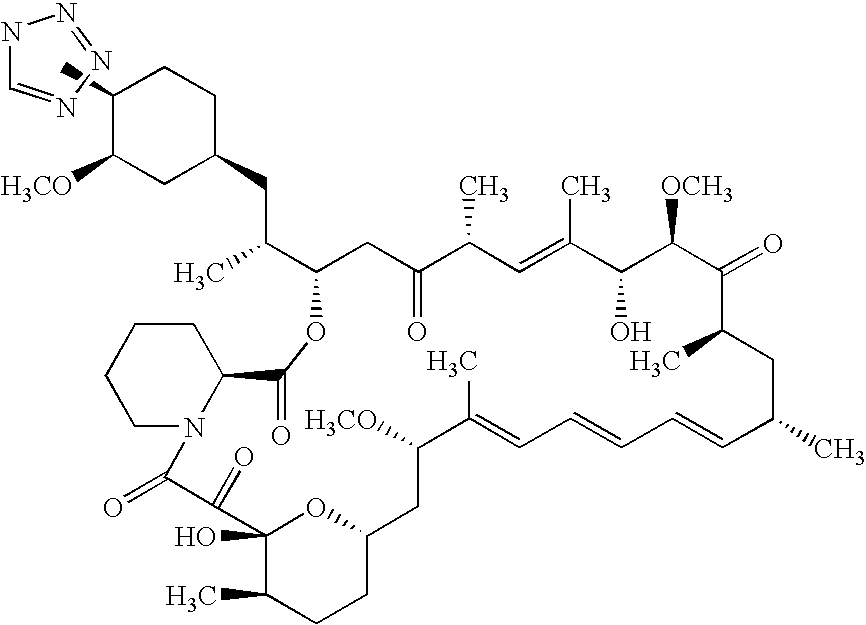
C1(C)C([H3CO])CC(CC(C)C2CC(=O)C(C)C=C(C)C(O)C([OCH3])C(=O)C(C)CC(C)C=CC=CC=C(C)C([H3CO])CC3OC(O)(C(C)CC3)C(=O)C(=O)N3C(CCCC3)C(=O)O2)CC1.N1C=NN=N1
